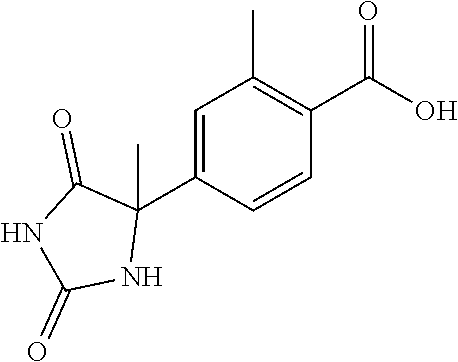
C1=C(C2(C)C(=O)NC(=O)N2)C=CC(C(O)=O)=C1C
